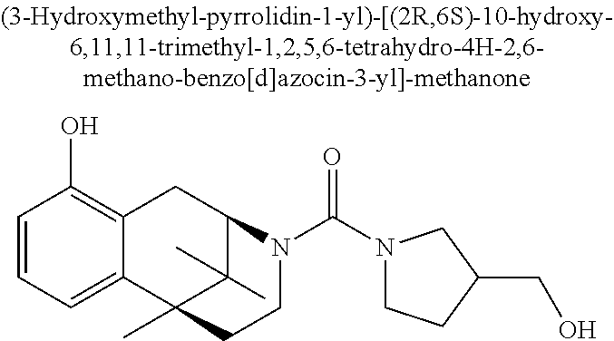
C1=CC=C2C(=C1O)CC1C(C)(C)C2(C)CCN1C(N1CCC(CO)C1)=O
